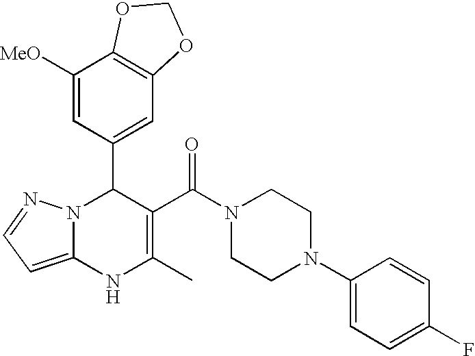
C1([MeO])=CC(C2N3C(=CC=N3)NC(C)=C2C(N2CCN(C3=CC=C(F)C=C3)CC2)=O)=CC2=C1OCO2
